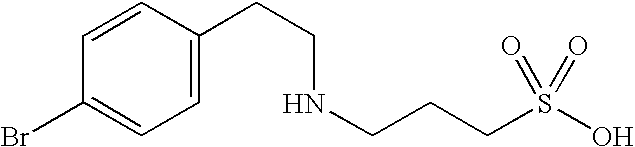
C1=C(CCNCCCS(O)(=O)=O)C=CC(Br)=C1
